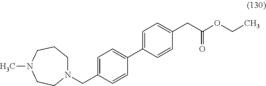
N1(CC2=CC=C(C3=CC=C(CC(OCC)=O)C=C3)C=C2)CCCN(C)CC1
